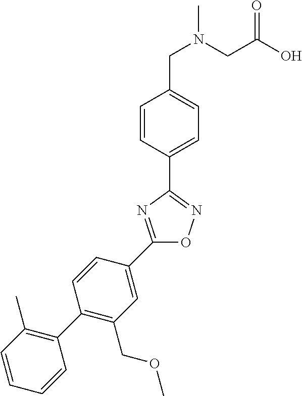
C1=CC(C2=NOC(C3=CC(COC)=C(C4=C(C)C=CC=C4)C=C3)=N2)=CC=C1CN(C)CC(O)=O
